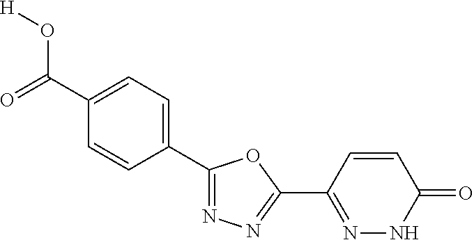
O=C(C1=CC=C(C2=NN=C(C3=NNC(=O)C=C3)O2)C=C1)O[H]
